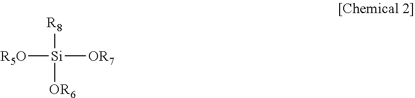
[R5O][Si]([OR7])([R8])[OR6]
